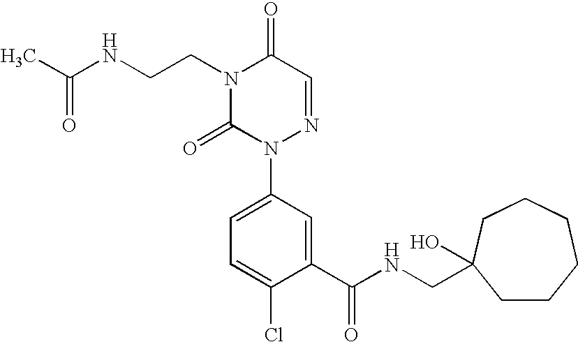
C1(C(NCC2(O)CCCCCC2)=O)=CC(N2N=CC(=O)N(CCNC(C)=O)C2=O)=CC=C1Cl
